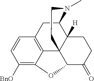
C1=CC([BnO])=C2C3=C1CC1C4([H])C3(CCN1C)C(O2)C(=O)CC4
